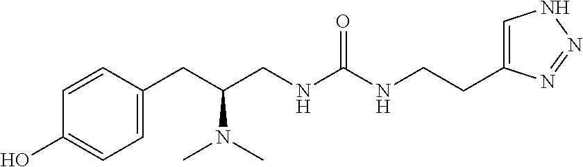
C1(CC(CNC(NCCC2=CNN=N2)=O)N(C)C)=CC=C(O)C=C1
